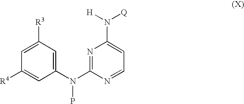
C1(N(C2=NC(N([H])[Q])=CC=N2)P)=CC([R3])=CC([R4])=C1
